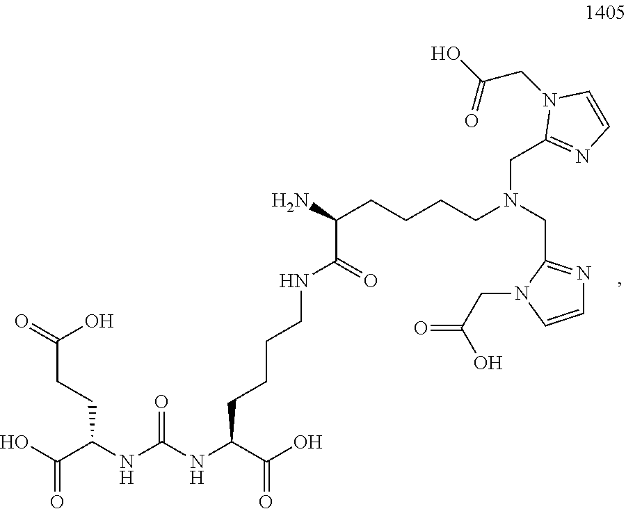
C(CCC(NC(=O)NC(CCCCNC(C(CCCCN(CC1=NC=CN1CC(=O)O)CC1=NC=CN1CC(=O)O)N)=O)C(=O)O)C(O)=O)(=O)O
